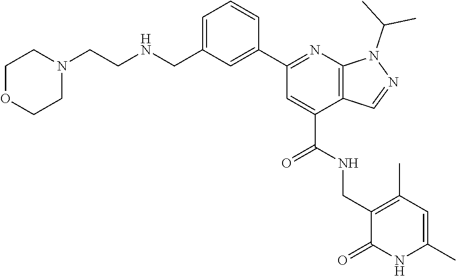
C1OCCN(CCNCC2=CC=CC(C3=NC4=C(C(C(=O)NCC5=C(C)C=C(C)NC5=O)=C3)C=NN4C(C)C)=C2)C1
